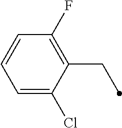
C1=C(Cl)C(CC)=C(F)C=C1
